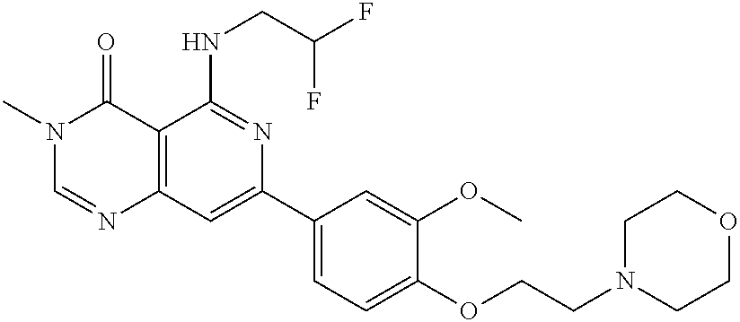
C12=C(C=C(C3=CC=C(OCCN4CCOCC4)C(OC)=C3)N=C1NCC(F)F)N=CN(C)C2=O
